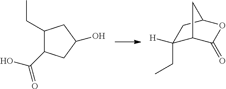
C1(CC)C(C(O)=O)CC(O)C1.C1([H])(CC)C2C(=O)OC(C1)C2
